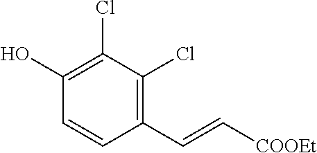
C1=CC(C=C[COOEt])=C(Cl)C(Cl)=C1O
